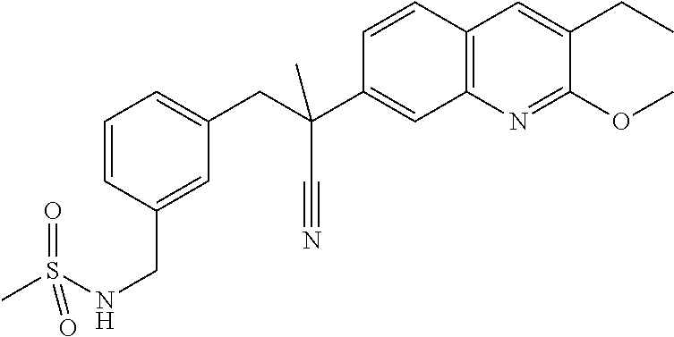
C1=CC(CNS(C)(=O)=O)=CC(CC(C2=CC3=C(C=C2)C=C(CC)C(OC)=N3)(C)C#N)=C1
